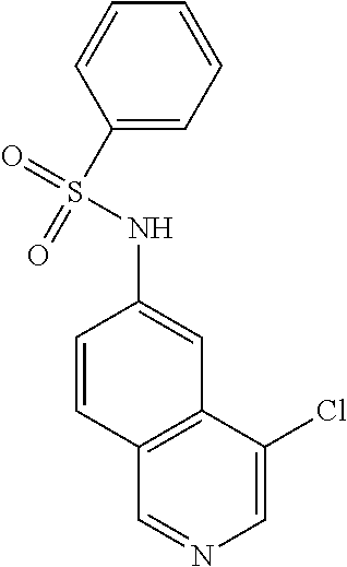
C1(Cl)=CN=CC2=C1C=C(NS(=O)(C1=CC=CC=C1)=O)C=C2
